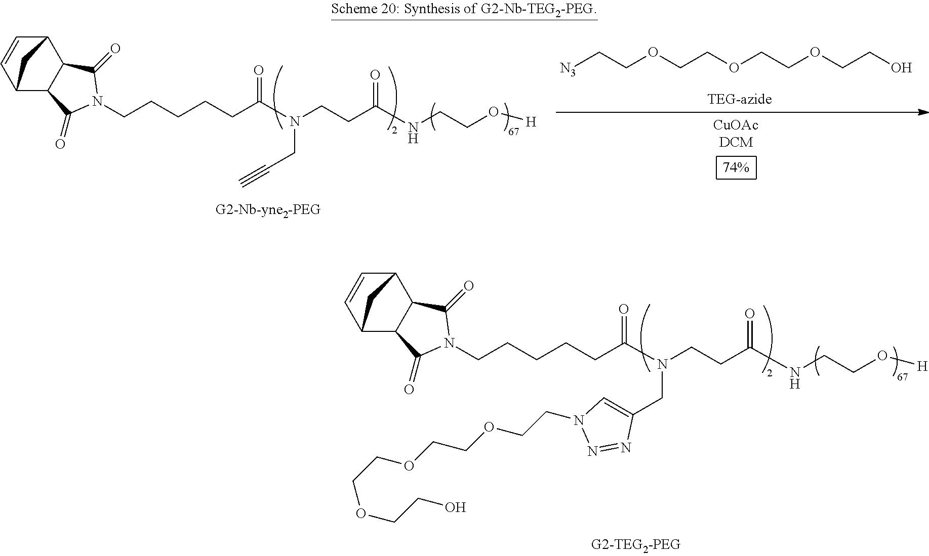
C(CCCCC(N(CCC(NCCO[H])=O)CC1=CN(CCOCCOCCOCCO)N=N1)=O)N1C(=O)C2C(C3C=CC2C3)C1=O.C(OCCO)COCCOCC[N3].[CuOAcDCM].C(CCCCC(N(CCC(NCCO[H])=O)CC#C)=O)N1C(=O)C2C(C3C=CC2C3)C1=O
